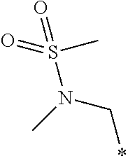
*CN(C)S(=O)(=O)C
